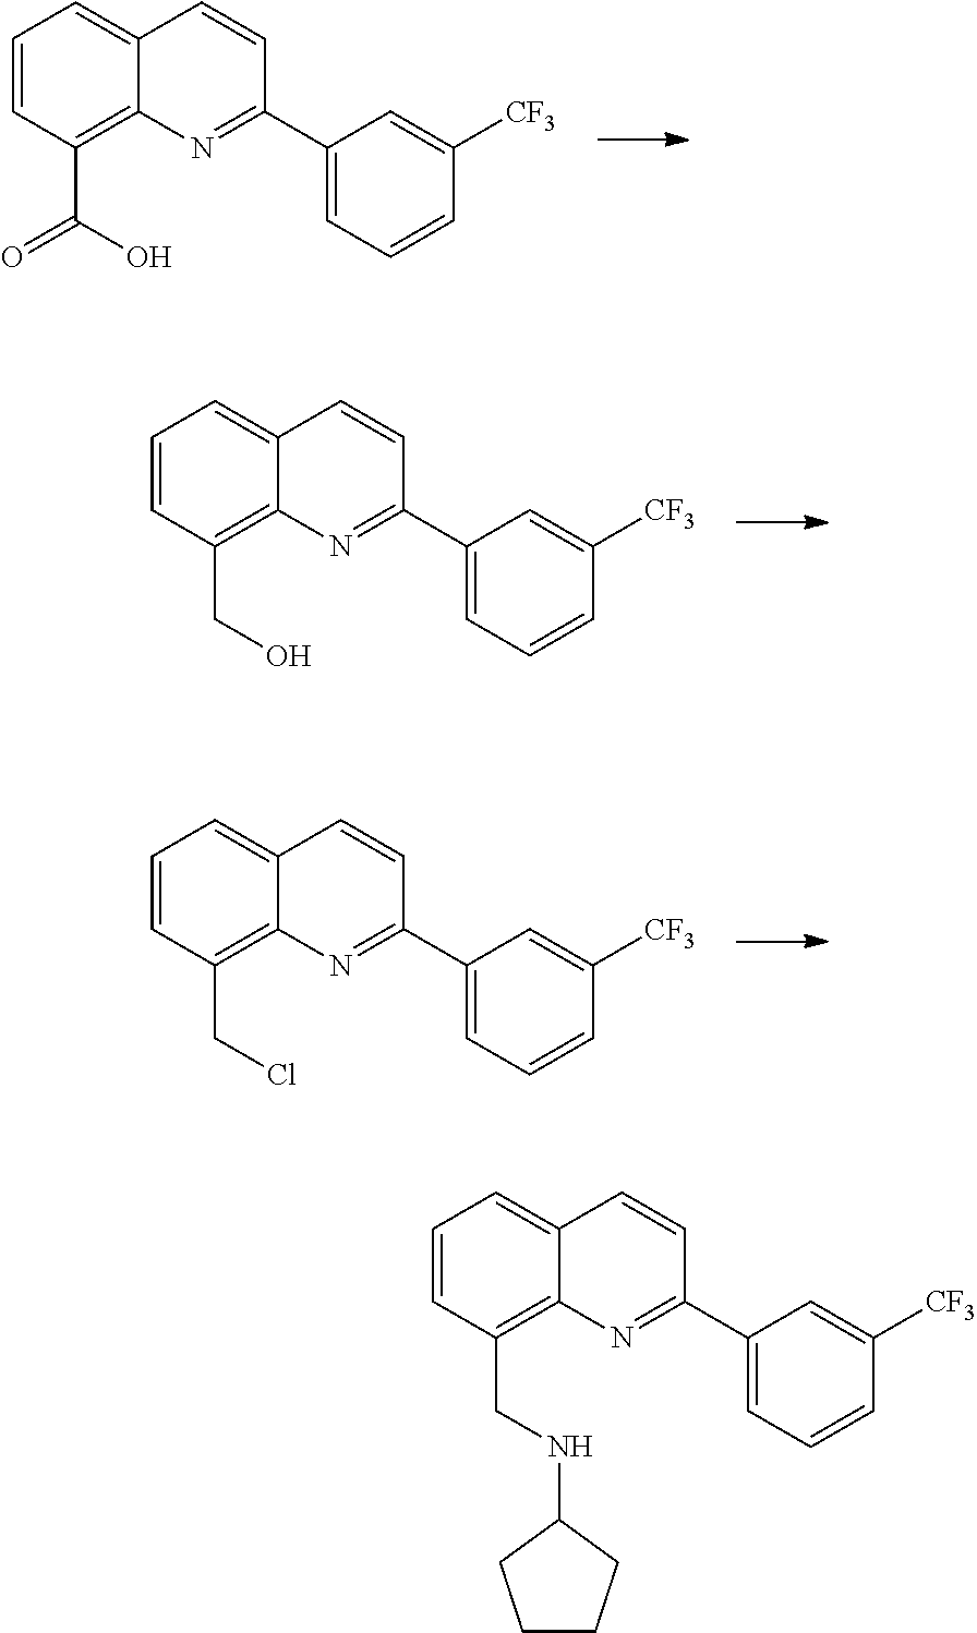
C1=CC(C(O)=O)=C2C(=C1)C=CC(C1=CC=CC([CF3])=C1)=N2.C1=CC(CO)=C2C(=C1)C=CC(C1=CC=CC([CF3])=C1)=N2.C1=CC(CCl)=C2C(=C1)C=CC(C1=CC=CC([CF3])=C1)=N2.C1=CC(CNC2CCCC2)=C2C(=C1)C=CC(C1=CC=CC([CF3])=C1)=N2
